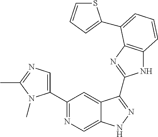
C1(C2=NC=C3C(=C2)C(C2=NC4=C(N2)C=CC=C4C2=CC=CS2)=NN3)=CN=C(C)N1C
